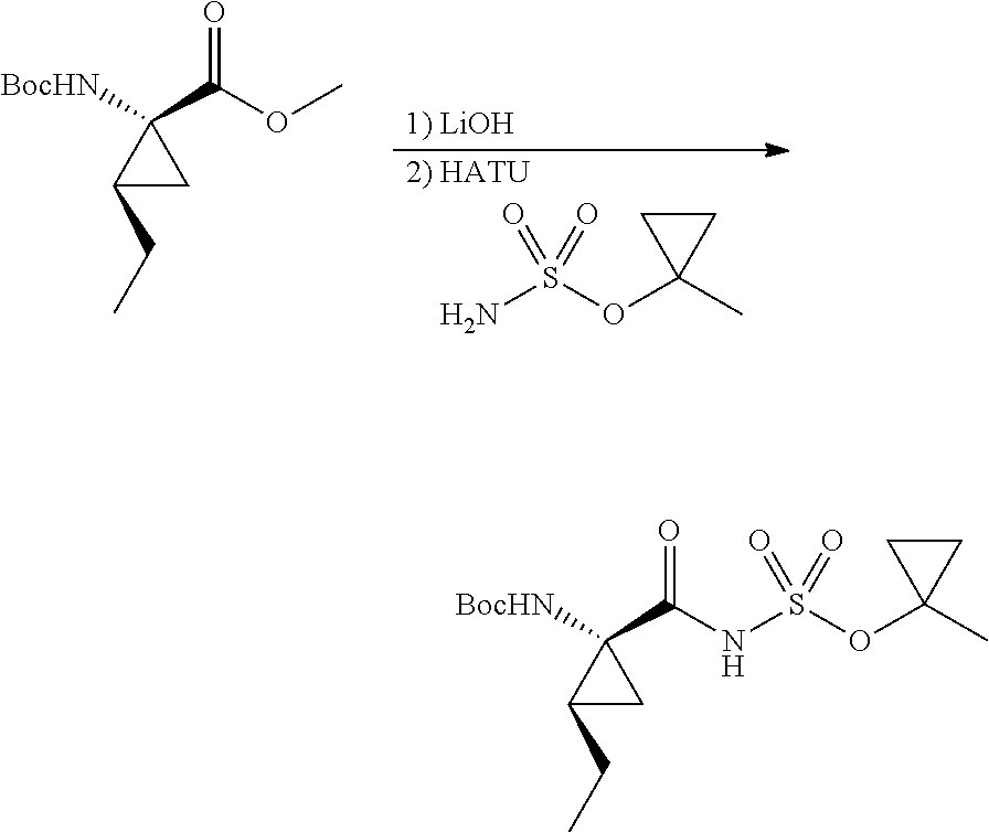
[BocHN]C1(C(OC)=O)C(CC)C1.NS(OC1(C)CC1)(=O)=O.[2) HATU].[1) LiOH].[BocHN]C1(C(NS(OC2(C)CC2)(=O)=O)=O)C(CC)C1
